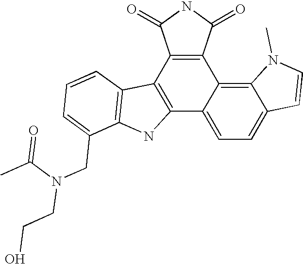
C12=C3C(=CC=C1C=CN2C)C1=C(C2=C3C(=O)NC2=O)C2=C(N1)C(CN(C(=O)C)CCO)=CC=C2
